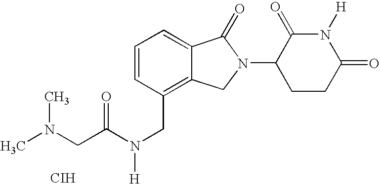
C(C(N(CC1=C2C(=CC=C1)C(=O)N(C1CCC(=O)N([H])C1=O)C2)[H])=O)N(C)C.[CIH]
